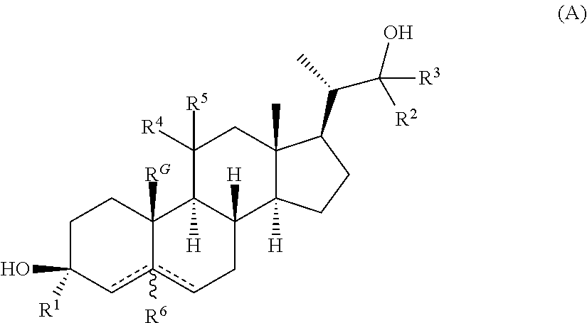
C1C([R1])(O)cc2([R6])cCC3([H])C([H])(C2([RG])C1)C([R4])([R5])CC1(C)C3([H])CCC1C(C)C([R2])(O)[R3]
